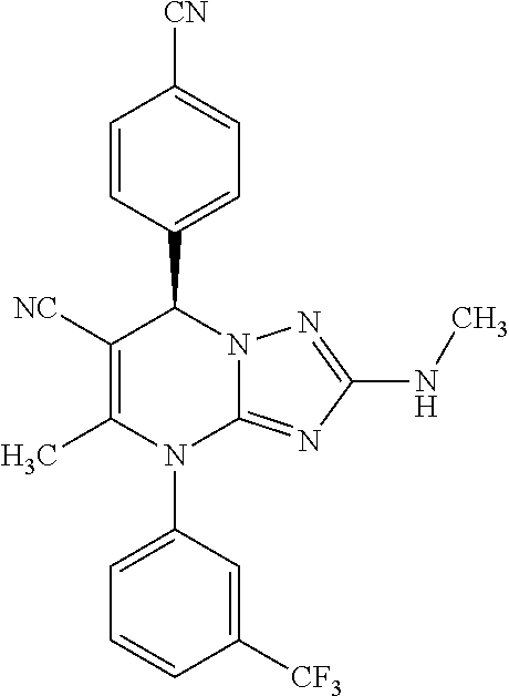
C1=CC(C2C([NC])=C(C)N(C3=CC=CC([CF3])=C3)C3=NC(NC)=NN23)=CC=C1[CN]
